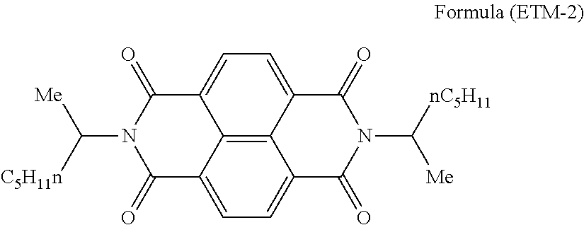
C12=C3C4=CC=C1C(=O)N(C([C5H11n])[Me])C(=O)C2=CC=C3C(=O)N(C([nC5H11])[Me])C4=O
